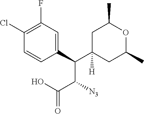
C(C1([H])CC(C)OC(C)C1)(C(C(O)=O)[N3])C1=CC(F)=C(Cl)C=C1
